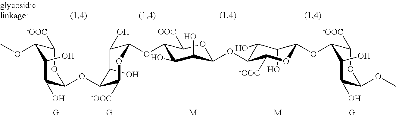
C1(O)C(O)C(OC2C(O)C(O)C(OC3C(O)C(O)C(OC4C([-OOC])OC(OC)C(O)C4O)OC3[-OOC])OC2[-OOC])OC([-OOC])C1OC1C(O)C(O)C(OC)C([-OOC])O1.[M].[M]
